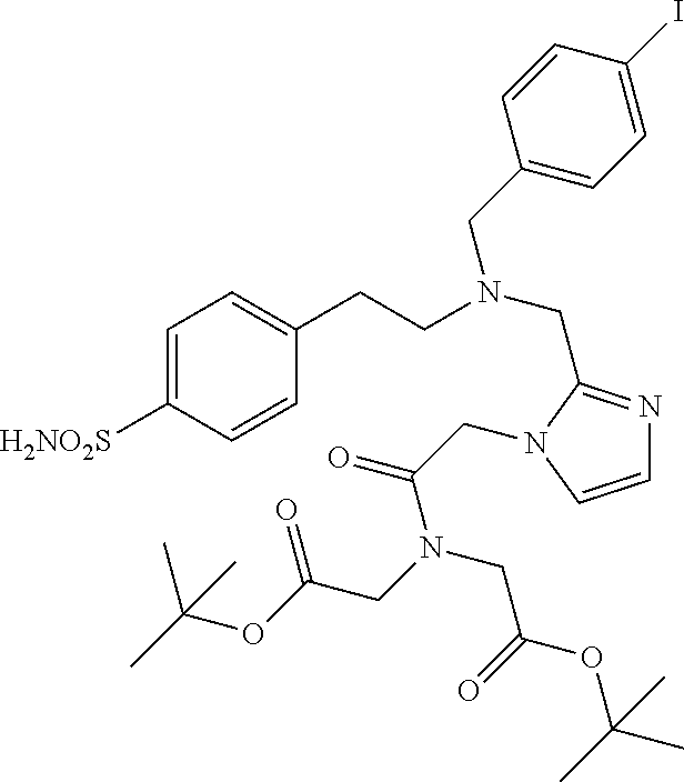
C1=CN(CC(=O)N(CC(OC(C)(C)C)=O)CC(OC(C)(C)C)=O)C(CN(CCC2=CC=C([H2NO2S])C=C2)CC2=CC=C(I)C=C2)=N1
